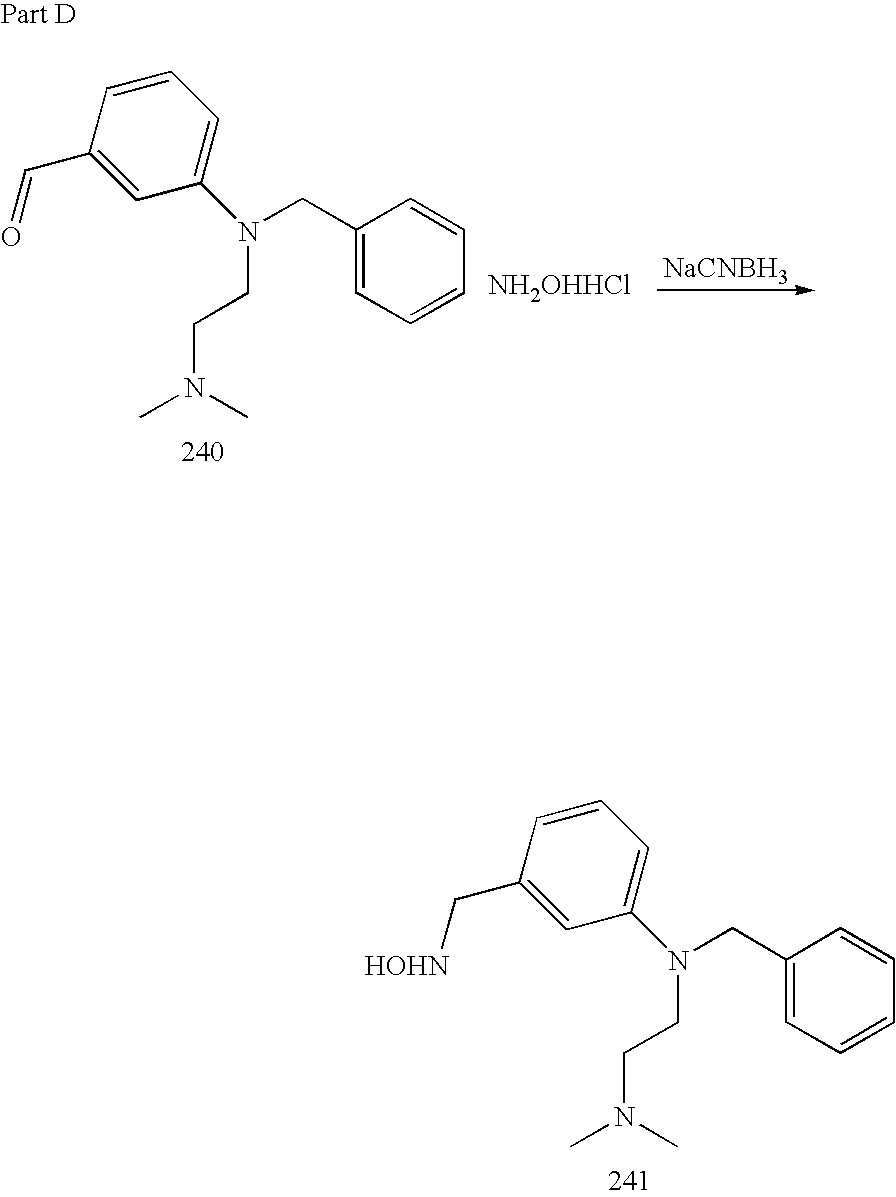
C1(C[HOHN])=CC(N(CC2=CC=CC=C2)CCN(C)C)=CC=C1.C1(C=O)=CC(N(CC2=CC=CC=C2)CCN(C)C)=CC=C1.[NaCNBH3].[NH2OHHCl]
